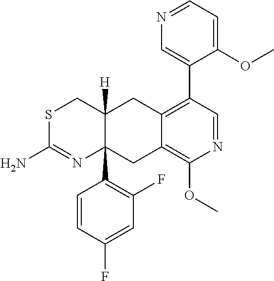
S1C(N)=NC2(C3=C(F)C=C(F)C=C3)C([H])(C1)CC1=C(C3=CN=CC=C3OC)C=NC(OC)=C1C2
